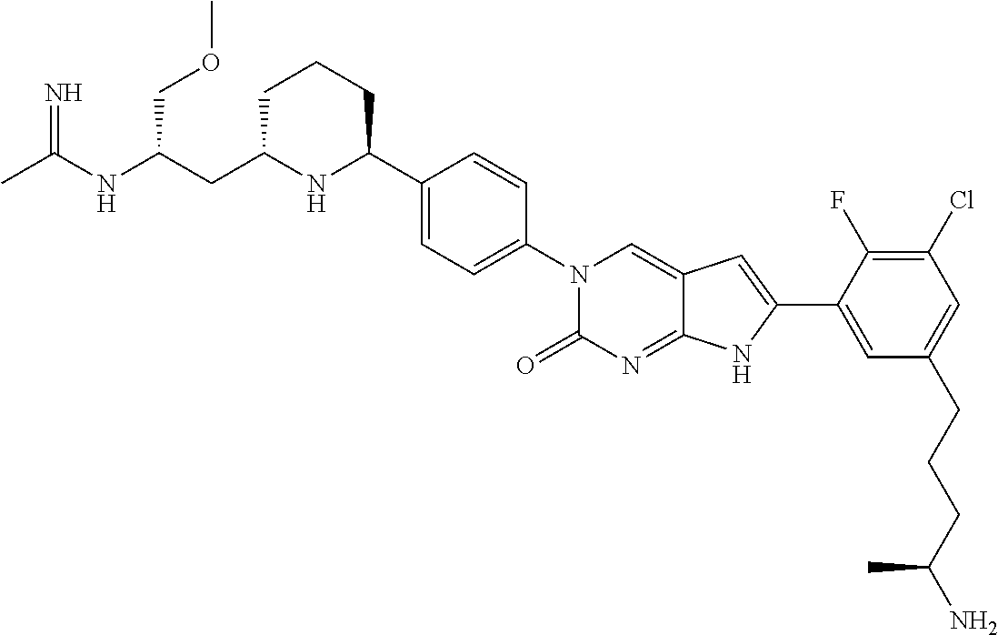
C1C(CC(NC(C)=N)COC)NC(C2=CC=C(N3C(=O)N=C4C(=C3)C=C(C3=CC(CCCC(N)C)=CC(Cl)=C3F)N4)C=C2)CC1
